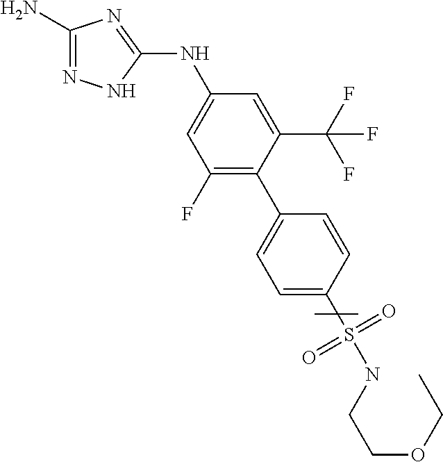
C1(N)=NNC(NC2=CC(F)=C(C3=CC=C(S(=O)(=O)NCCOCC)C=C3)C(C(F)(F)F)=C2)=N1
